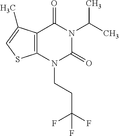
C12=C(N(CCC(F)(F)F)C(=O)N(C(C)C)C1=O)SC=C2C
